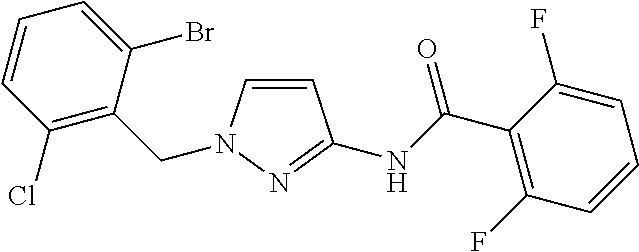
C1(Cl)=C(CN2C=CC(NC(=O)C3=C(F)C=CC=C3F)=N2)C(Br)=CC=C1
